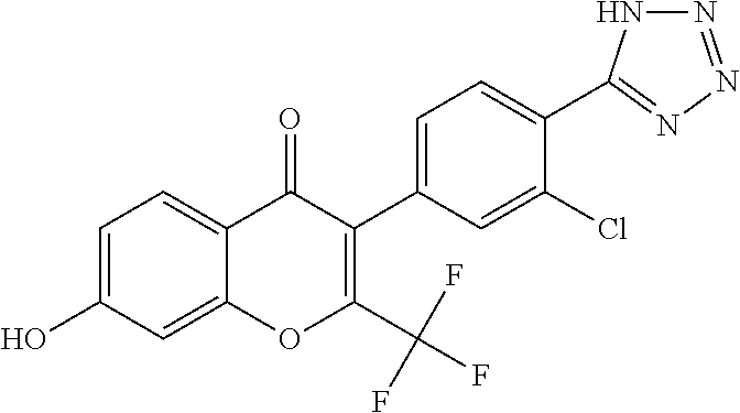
C1=C(O)C=C2C(=C1)C(=O)C(C1=CC=C(C3=NN=NN3)C(Cl)=C1)=C(C(F)(F)F)O2
